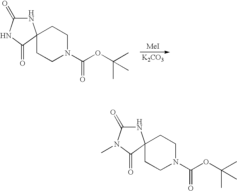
[MeI].[K2CO3].C1CN(C(=O)OC(C)(C)C)CCC12NC(=O)NC2=O.C1CN(C(=O)OC(C)(C)C)CCC12NC(=O)N(C)C2=O
